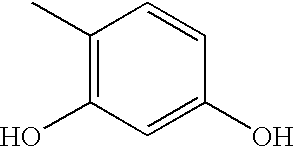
C1(C)=C(O)C=C(O)C=C1
